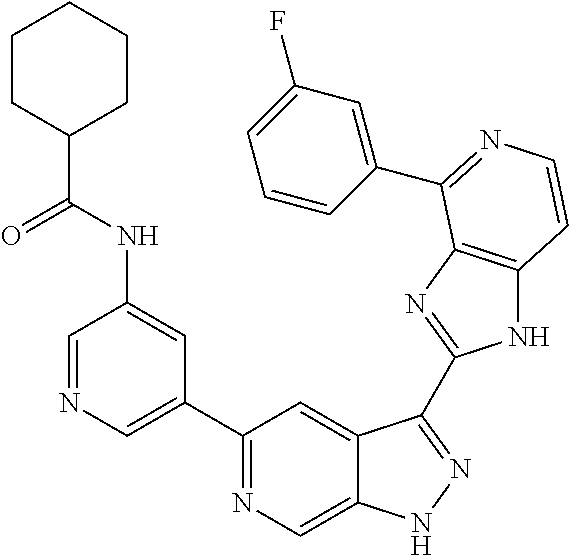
C1=NC=C(C2=NC=C3C(=C2)C(C2=NC4=C(N2)C=CN=C4C2=CC(F)=CC=C2)=NN3)C=C1NC(C1CCCCC1)=O
